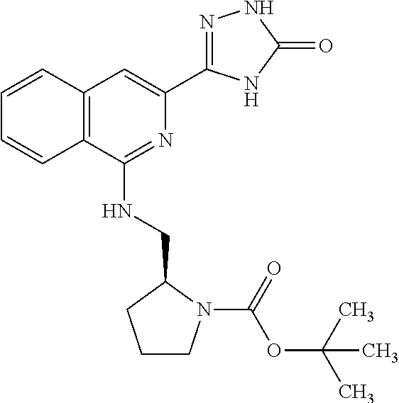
C1=CC2=C(C=C1)C(NCC1CCCN1C(OC(C)(C)C)=O)=NC(C1=NNC(=O)N1)=C2
